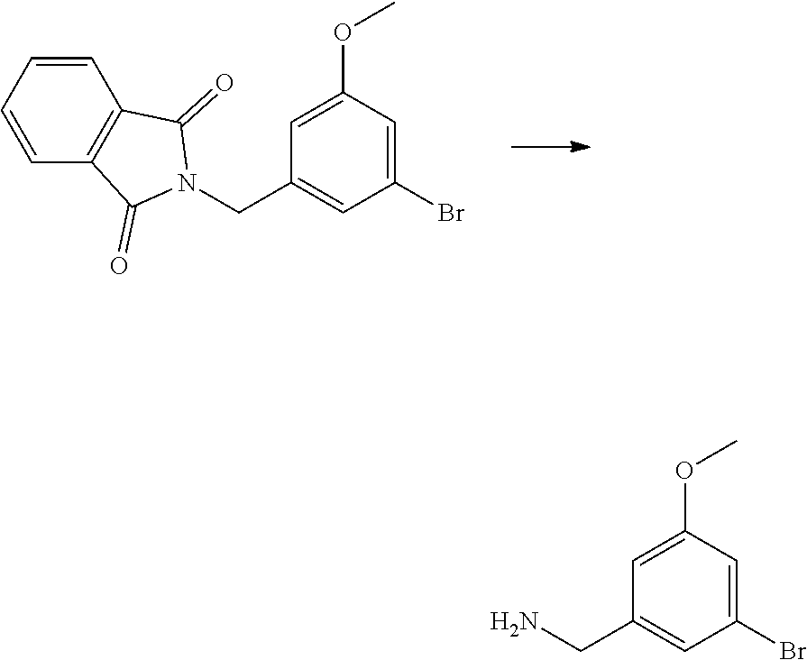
C1=CC=CC2=C1C(=O)N(CC1=CC(Br)=CC(OC)=C1)C2=O.C1(Br)=CC(OC)=CC(CN)=C1
